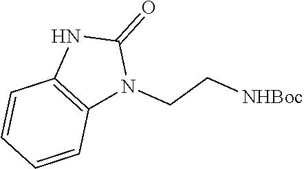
C1=CC2=C(C=C1)N(CC[NHBoc])C(=O)N2
